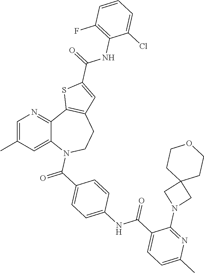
C1=C(C)C=C2C(=N1)C1=C(CCN2C(C2=CC=C(NC(C3=CC=C(C)N=C3N3CC4(C3)CCOCC4)=O)C=C2)=O)C=C(C(NC2=C(F)C=CC=C2Cl)=O)S1
